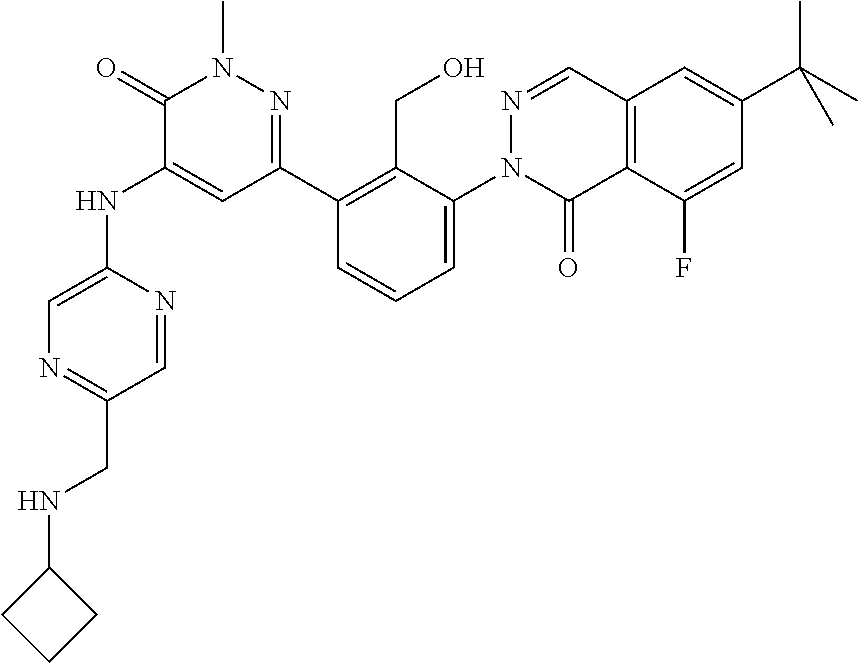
C1(=O)C(NC2=CN=C(CNC3CCC3)C=N2)=CC(C2=C(CO)C(N3N=CC4=C(C3=O)C(F)=CC(C(C)(C)C)=C4)=CC=C2)=NN1C
